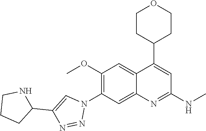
C1(OC)=C(N2C=C(C3NCCC3)N=N2)C=C2C(=C1)C(C1CCOCC1)=CC(NC)=N2
